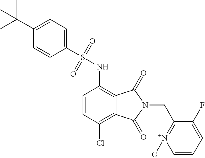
C1=CC(Cl)=C2C(=C1NS(C1=CC=C(C(C)(C)C)C=C1)(=O)=O)C(=O)N(CC1=[N+]([O-])C=CC=C1F)C2=O
